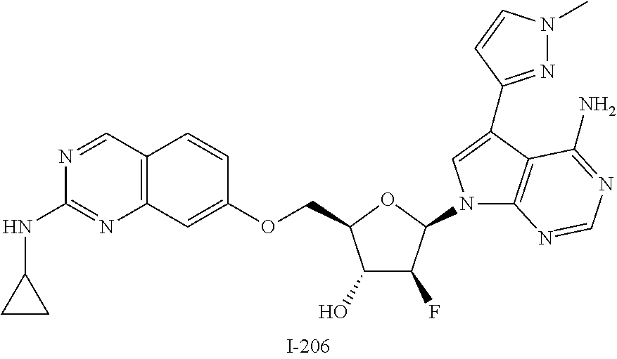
C1(O)C(F)C(N2C3=C(C(C4=NN(C)C=C4)=C2)C(N)=NC=N3)OC1COC1=CC2=C(C=C1)C=NC(NC1CC1)=N2
